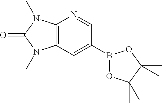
C12=C(C=C(B3OC(C)(C)C(C)(C)O3)C=N1)N(C)C(=O)N2C
